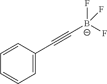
C1=C(C#C[B-](F)(F)F)C=CC=C1
